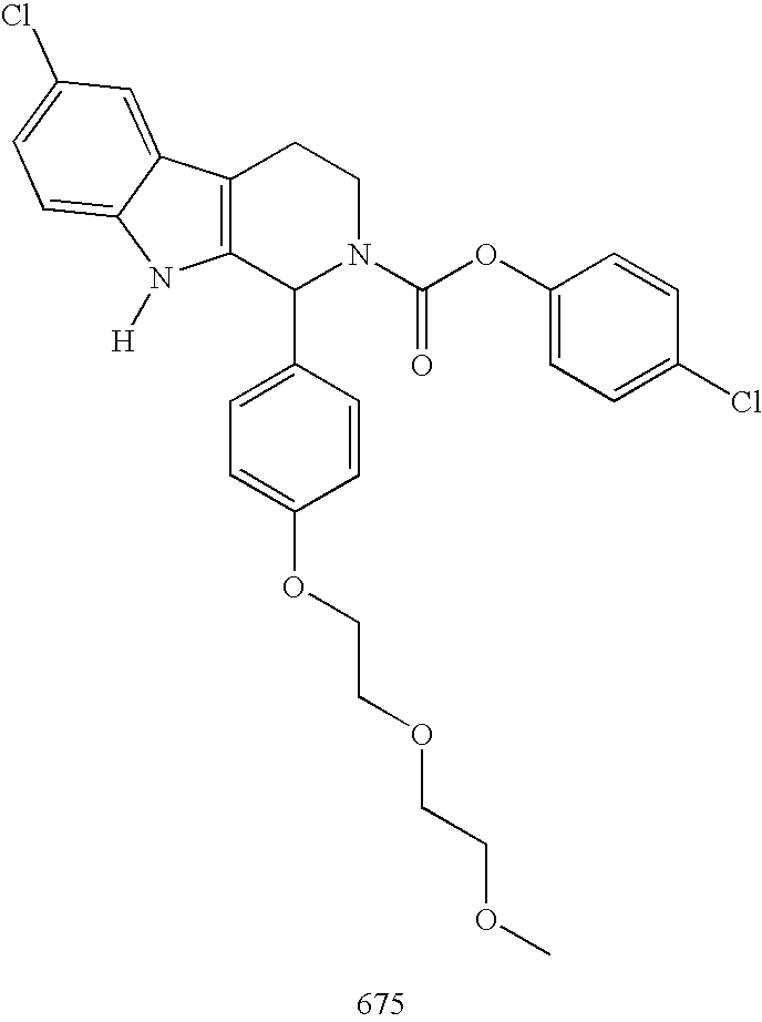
C12=C(C(C3=CC=C(OCCOCCOC)C=C3)N(C(OC3=CC=C(Cl)C=C3)=O)CC1)N([H])C1=CC=C(Cl)C=C21
